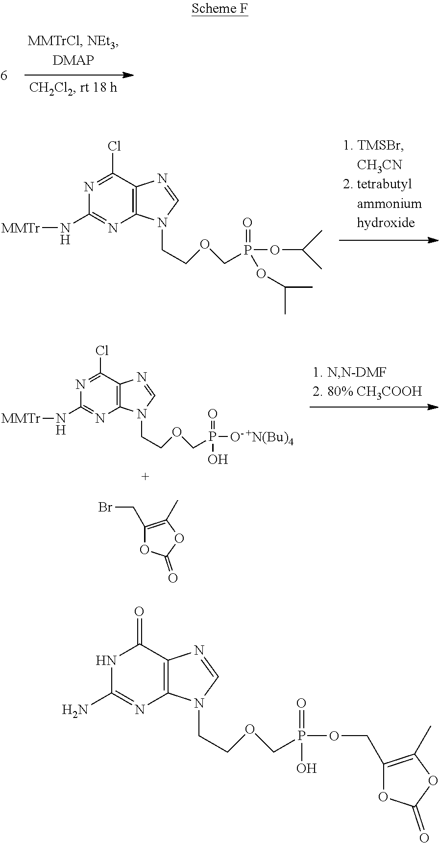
[MMTr]NC1=NC2=C(C(Cl)=N1)N=CN2CCOCP(OC(C)C)(=O)OC(C)C.[MMTr]NC1=NC2=C(C(Cl)=N1)N=CN2CCOCP([O-])(=O)O.[+N(Bu)4].BrCC1=C(C)OC(=O)O1.NC1=NC2=C(C(=O)N1)N=CN2CCOCP(OCC1=C(C)OC(=O)O1)(=O)O
